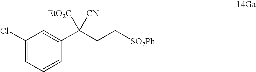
C1(Cl)=CC=CC(C(CC[SO2Ph])([CN])[EtO2C])=C1
